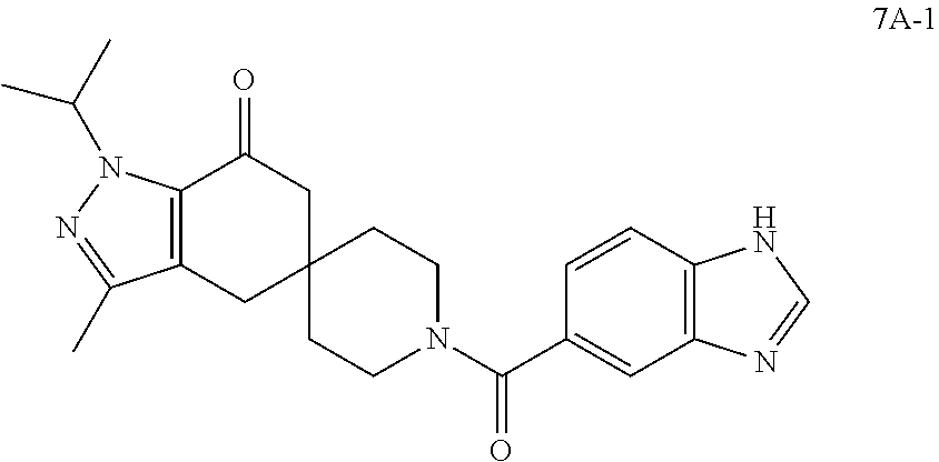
C12=C(C=CC(C(N3CCC4(CC3)CC(=O)C3=C(C4)C(C)=NN3C(C)C)=O)=C1)NC=N2
